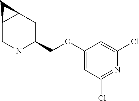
C12CNC(COC3=CC(Cl)=NC(Cl)=C3)CC1C2
